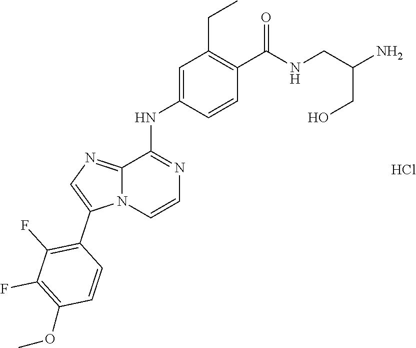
C1(C(NCC(N)CO)=O)=C(CC)C=C(NC2=NC=CN3C2=NC=C3C2=C(F)C(F)=C(OC)C=C2)C=C1.Cl
